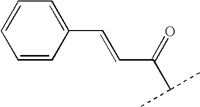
C1=CC(C=CC(C(C)C)=O)=CC=C1
